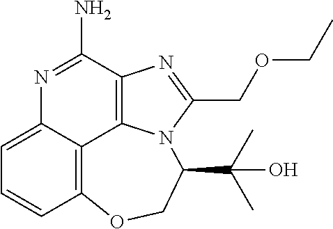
C12=C3C(=CC=C1)N=C(N)C1=C3N(C(COCC)=N1)C(C(C)(C)O)CO2
